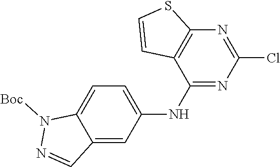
N1([Boc])N=CC2=CC(NC3=NC(Cl)=NC4=C3C=CS4)=CC=C12
